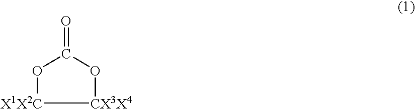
O1[X1X2C][CX3X4]OC1=O
